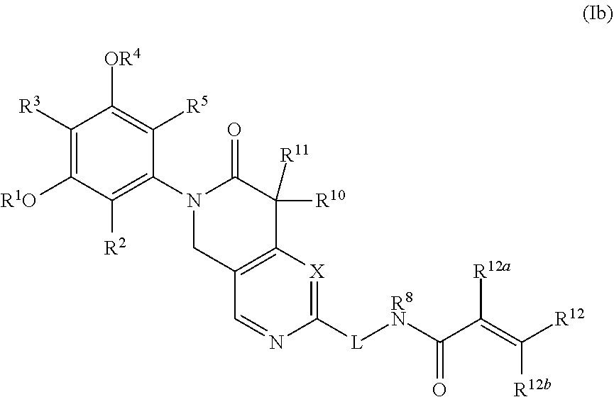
C1([R3])=C([R1O])C([R2])=C(N2CC3=C(C([R10])([R11])C2=O)[X]=C([L][R8N]C(C(=C([R12])[R12b])[R12a])=O)N=C3)C([R5])=C1[OR4]
